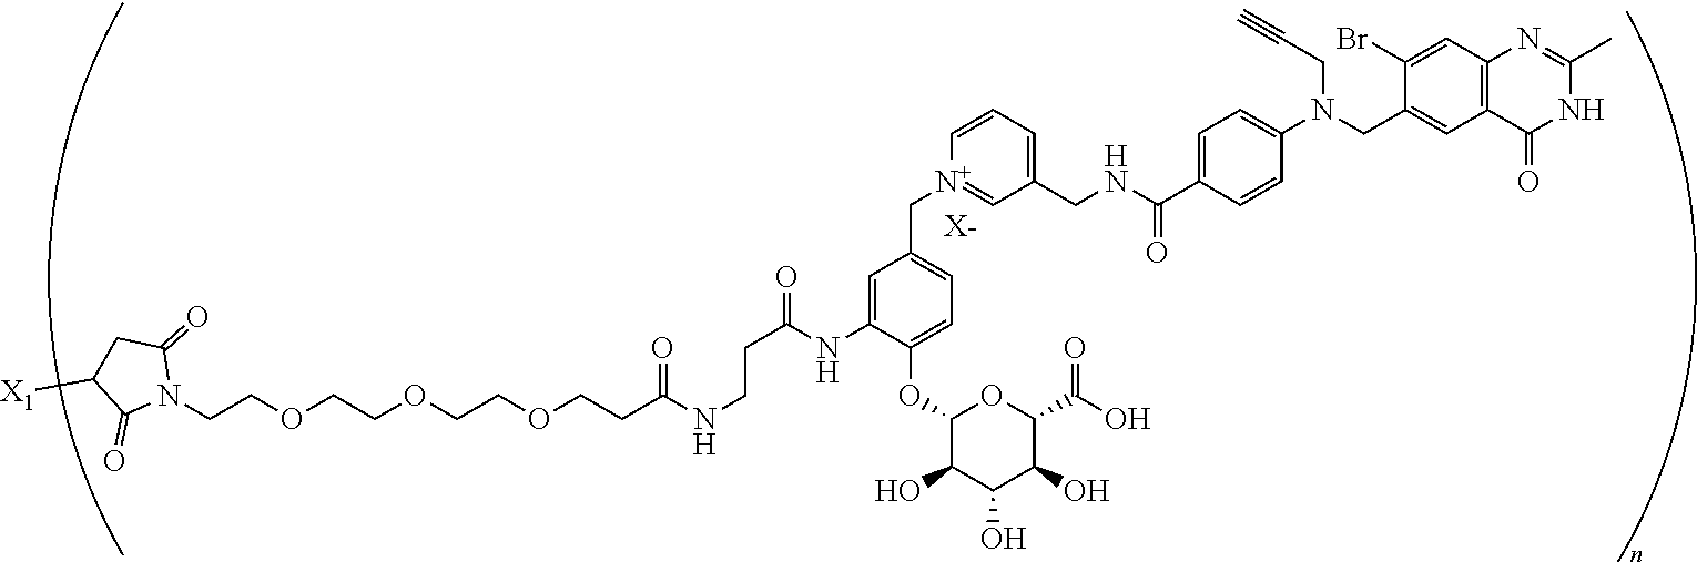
[X-].C(COCCOCCOCCC(NCCC(NC1=CC(C[N+]2=CC(CNC(C3=CC=C(N(CC4=CC5=C(C=C4Br)N=C(C)NC5=O)CC#C)C=C3)=O)=CC=C2)=CC=C1OC1C(O)C(O)C(O)C(C(=O)O)O1)=O)=O)N1C(=O)CC([X1])C1=O
